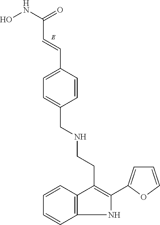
ONC(=O)C=CC1=CC=C(CNCCC2=C(C3=CC=CO3)NC3=C2C=CC=C3)C=C1
